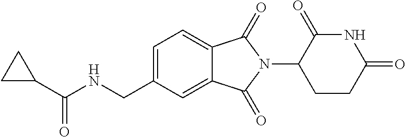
N1C(=O)C(N2C(=O)C3=CC=C(CNC(C4CC4)=O)C=C3C2=O)CCC1=O
